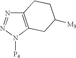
C12=C(N([P4])N=N1)CC([M3])CC2
